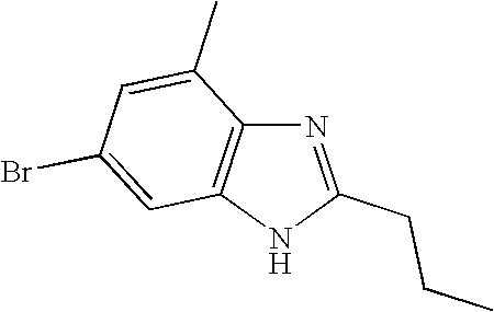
N1=C(CCC)NC2=C1C(C)=CC(Br)=C2
